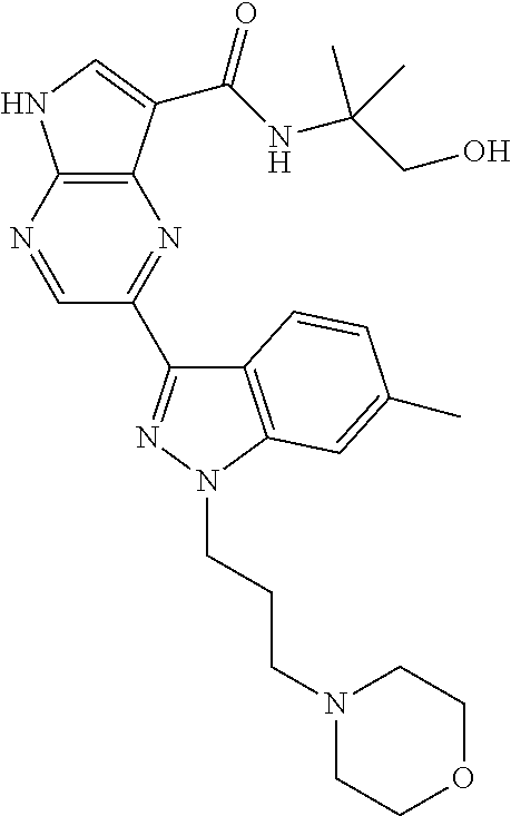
C12=C(N=CC(C3=NN(CCCN4CCOCC4)C4=C3C=CC(C)=C4)=N1)NC=C2C(NC(CO)(C)C)=O
